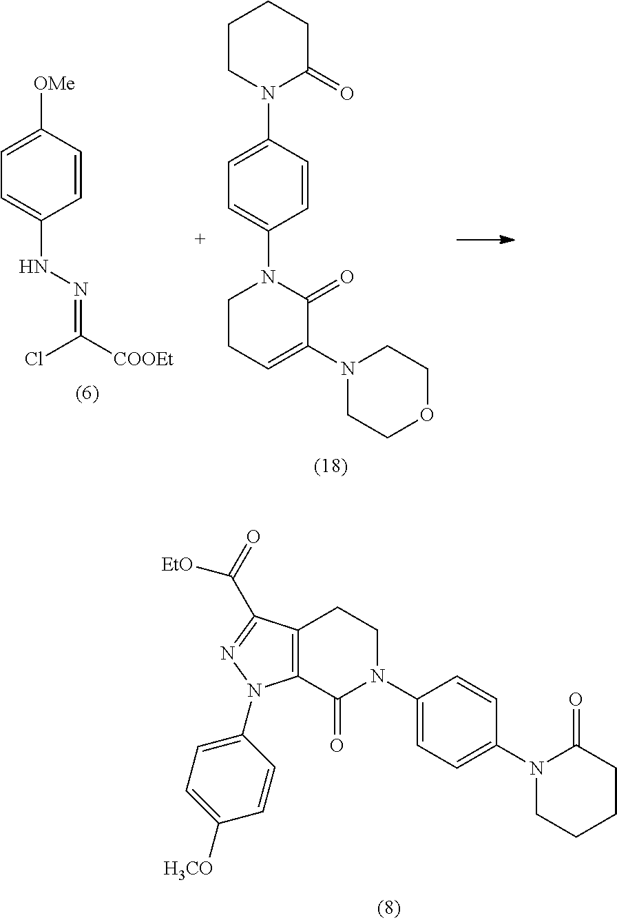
C12=C(C(C(=O)[EtO])=NN1C1=CC=C([H3CO])C=C1)CCN(C1=CC=C(N3CCCCC3=O)C=C1)C2=O.C1=CC([OMe])=CC=C1NN=C([COOEt])Cl.C1=CC(N2C(=O)CCCC2)=CC=C1N1CCC=C(N2CCOCC2)C1=O
